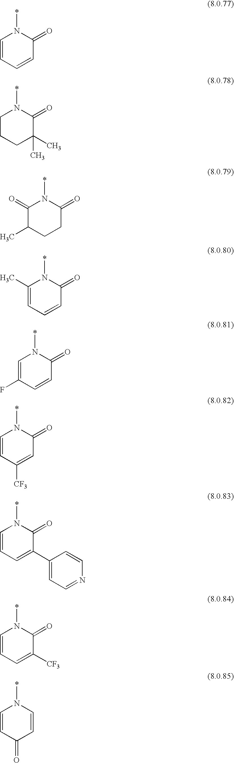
C1=CC=CC(=O)N1*.C1CCC(C)(C)C(=O)N1*.C1(=O)C(C)CCC(=O)N1*.C1(C)=CC=CC(=O)N1*.C1=C(F)C=CC(=O)N1*.C1=CC([CF3])=CC(=O)N1*.C1=CC=C(C2=CC=NC=C2)C(=O)N1*.C1=CC=C([CF3])C(=O)N1*.C1=CC(=O)C=CN1*
